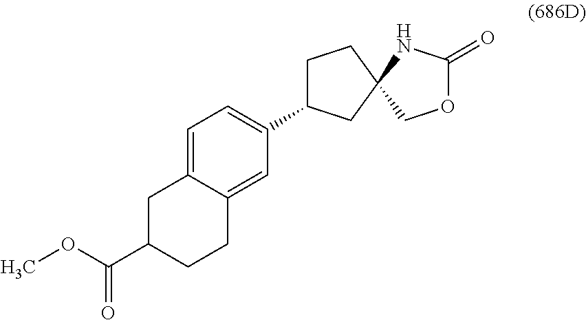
C1C(C2=CC=C3C(=C2)CCC(C(OC)=O)C3)CC2(C1)COC(=O)N2
